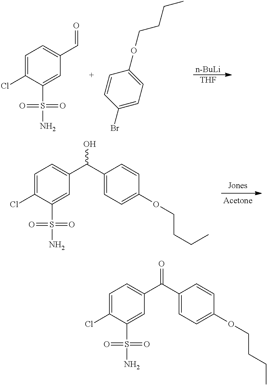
C1=C(Cl)C(S(N)(=O)=O)=CC(C(C2=CC=C(OCCCC)C=C2)=O)=C1.[n-BuLi].[THF].C1=C(Cl)C(S(N)(=O)=O)=CC(C=O)=C1.C1=C(OCCCC)C=CC(Br)=C1.C1=C(Cl)C(S(N)(=O)=O)=CC(C(C2=CC=C(OCCCC)C=C2)O)=C1
